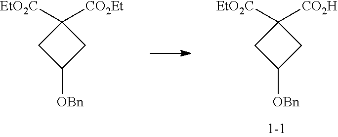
C1([OBn])CC([EtO2C])([CO2H])C1.C1([OBn])CC([EtO2C])([CO2Et])C1
